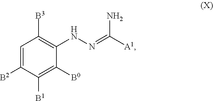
C1=C([B2])C([B1])=C([B0])C(NN=C([A1])N)=C1[B3]
